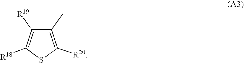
C1(C)=C([R20])SC([R18])=C1[R19]
